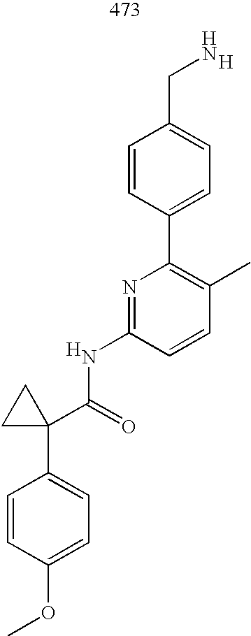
COC1=CC=C(C2(C(=O)NC3=NC(C4=CC=C(CN)C=C4)=C(C)C=C3)CC2)C=C1.[H].[H]
